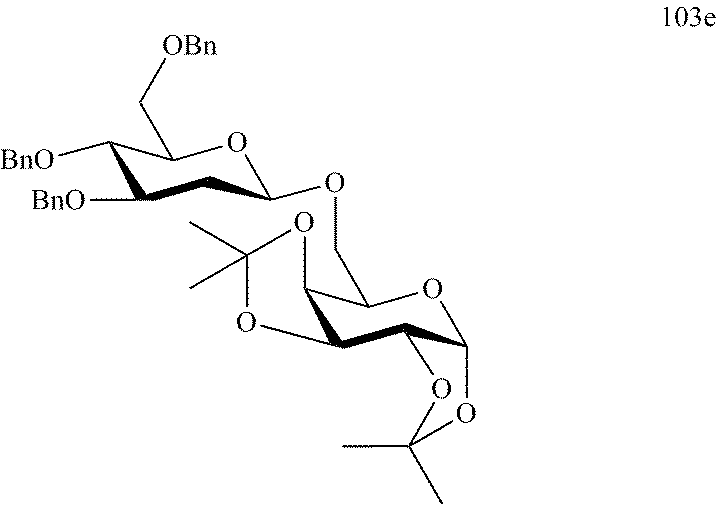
C1([BnO])C([BnO])C(C[OBn])OC(OCC2C3C(C4C(O2)OC(C)(C)O4)OC(C)(C)O3)C1
